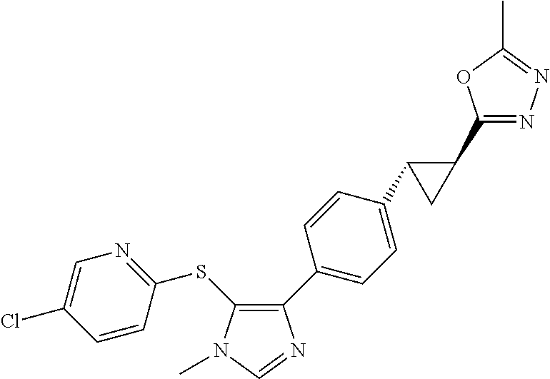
C1(C2=CC=C(C3C(C4=NN=C(C)O4)C3)C=C2)=C(SC2=NC=C(Cl)C=C2)N(C)C=N1
